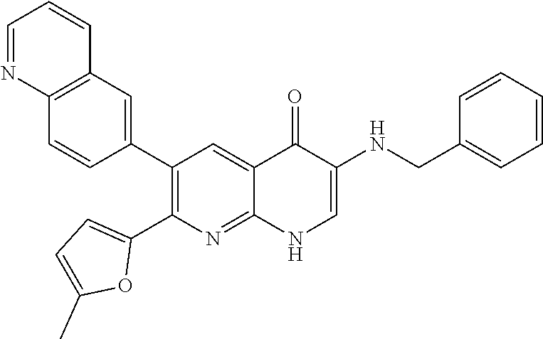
C12=C(C=C(C3=C(C4=CC=C(C)O4)N=C4C(=C3)C(=O)C(NCC3=CC=CC=C3)=CN4)C=C1)C=CC=N2
